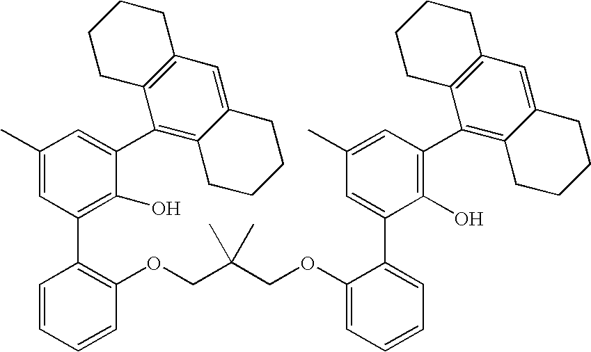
C1(C)=CC(C2=C(OCC(COC3=CC=CC=C3C3=CC(C)=CC(C4=C5C(=CC6=C4CCCC6)CCCC5)=C3O)(C)C)C=CC=C2)=C(O)C(C2=C3C(=CC4=C2CCCC4)CCCC3)=C1
